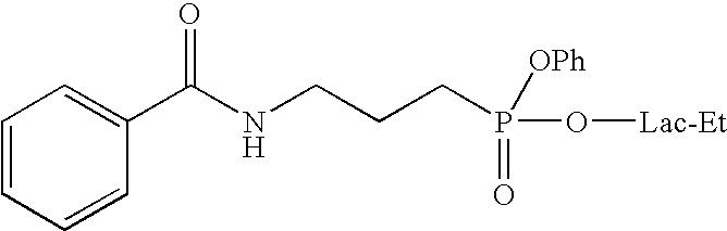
C1=CC=CC(C(NCCCP(=O)(O[Lac-Et])[OPh])=O)=C1
